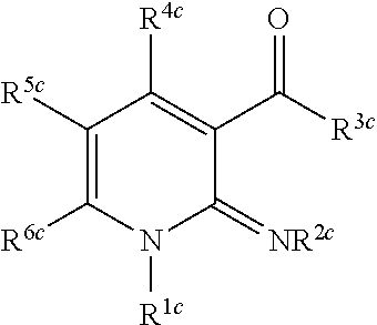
C1([R5c])=C([R6c])N([R1c])C(=[NR2c])C(C([R3c])=O)=C1[R4c]
